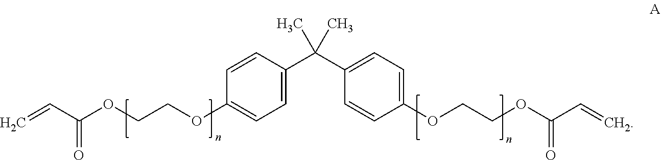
C1=CC(C(C2=CC=C(OCCOC(C=C)=O)C=C2)(C)C)=CC=C1OCCOC(=O)C=C
